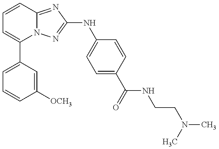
C1(C2=CC=CC([OCH3])=C2)=CC=CC2=NC(NC3=CC=C(C(NCCN(C)C)=O)C=C3)=NN12
